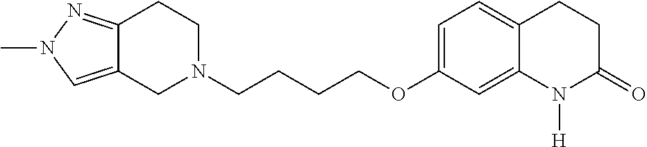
C12=CN(C)N=C1CCN(CCCCOC1=CC=C3C(=C1)N([H])C(=O)CC3)C2
